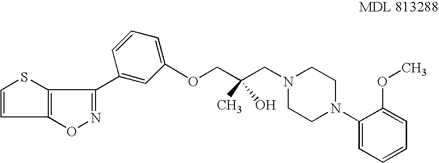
C1=CC2=C(S1)C(C1=CC(OCC(CN3CCN(C4=CC=CC=C4OC)CC3)(C)O)=CC=C1)=NO2
